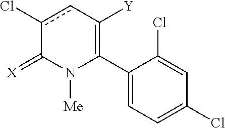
C1(C2=C([Y])cc(Cl)C(=[X])N2[Me])=CC=C(Cl)C=C1Cl
